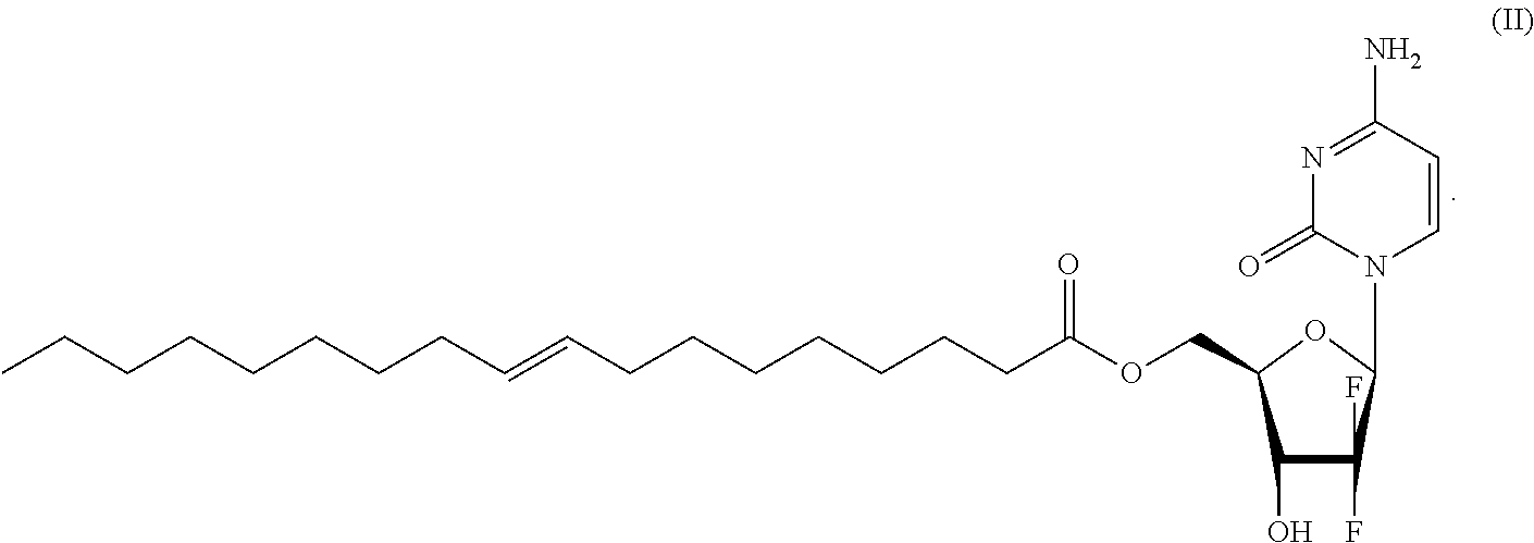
C1(O)C(F)(F)C(N2C=CC(N)=NC2=O)OC1COC(CCCCCCCC=CCCCCCCCC)=O
